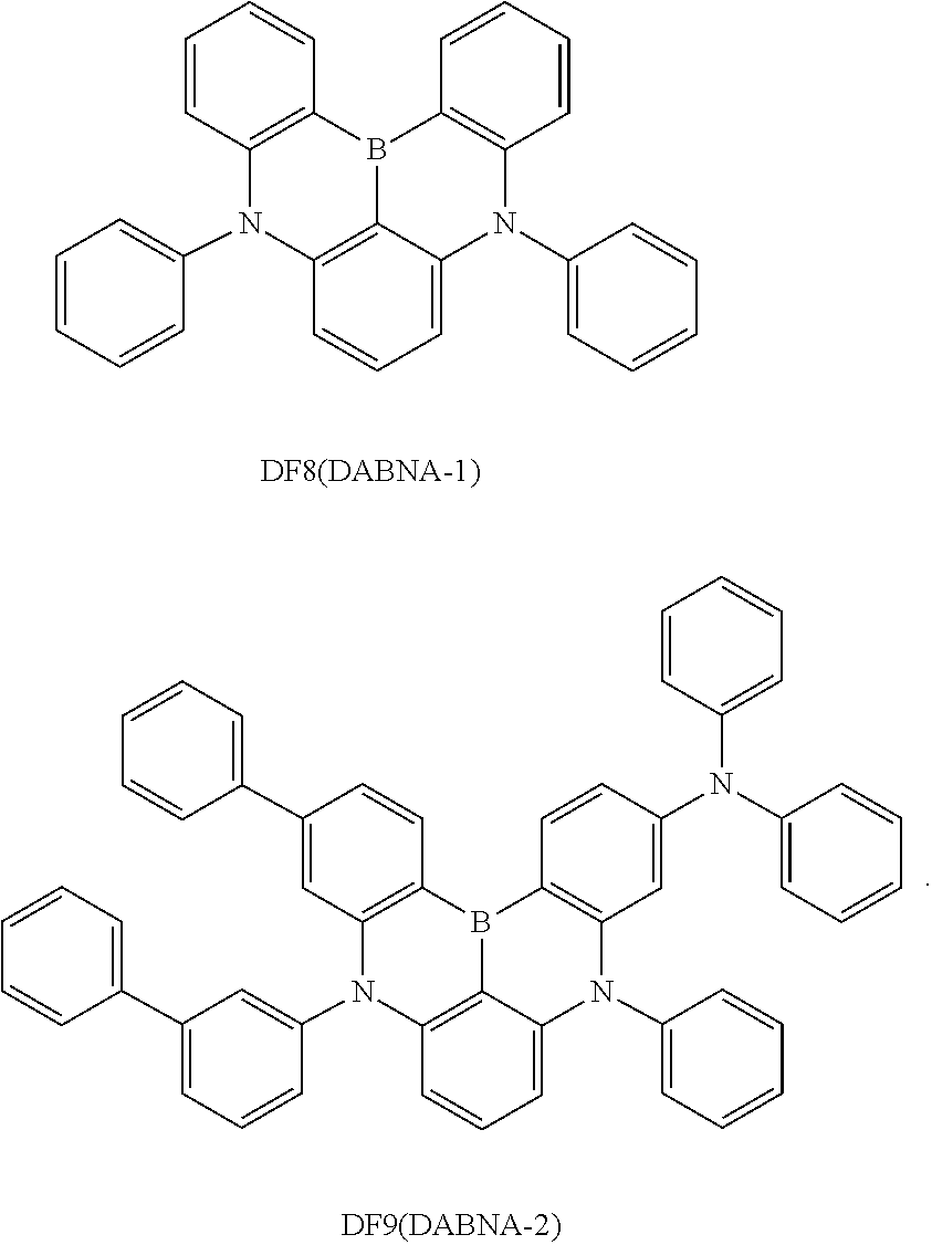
C12=C(N(C3=CC=CC=C3)C3=CC=CC4=C3B1C1=C(C=CC=C1)N4C1=CC=CC=C1)C=CC=C2.C1=C(C2=CC=CC=C2)C=CC2=C1N(C1=CC(C3=CC=CC=C3)=CC=C1)C1=C3B2C2=C(N(C4=CC=CC=C4)C3=CC=C1)C=C(N(C1=CC=CC=C1)C1=CC=CC=C1)C=C2
